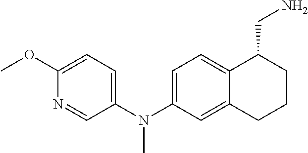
N1=CC(N(C2=CC=C3C(=C2)CCCC3CN)C)=CC=C1OC
